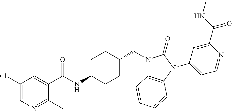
C1(Cl)=CN=C(C)C(C(NC2CCC(CN3C4=C(N(C5=CC=NC(C(NC)=O)=C5)C3=O)C=CC=C4)CC2)=O)=C1
